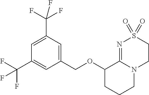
O(C1CCCN2C1=NS(=O)(=O)CC2)CC1=CC(C(F)(F)F)=CC(C(F)(F)F)=C1
